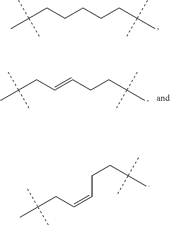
CC(CC=CCCC(C)(C)C)(C)C.C(CC(C)(C)C)CCCC(C)(C)C.C(CC(C)(C)C)C=CCC(C)(C)C
